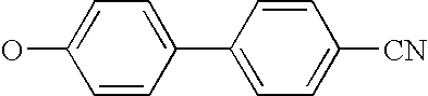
OC1=CC=C(C2=CC=C([CN])C=C2)C=C1
